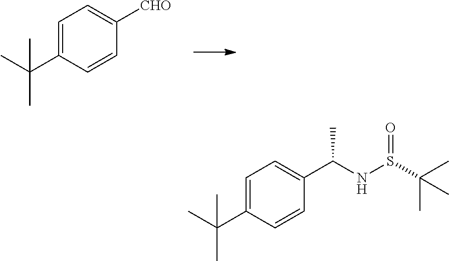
C1=C(C(C)(C)C)C=CC([CHO])=C1.C1=C(C(C)(C)C)C=CC(C(NS(C(C)(C)C)=O)C)=C1
